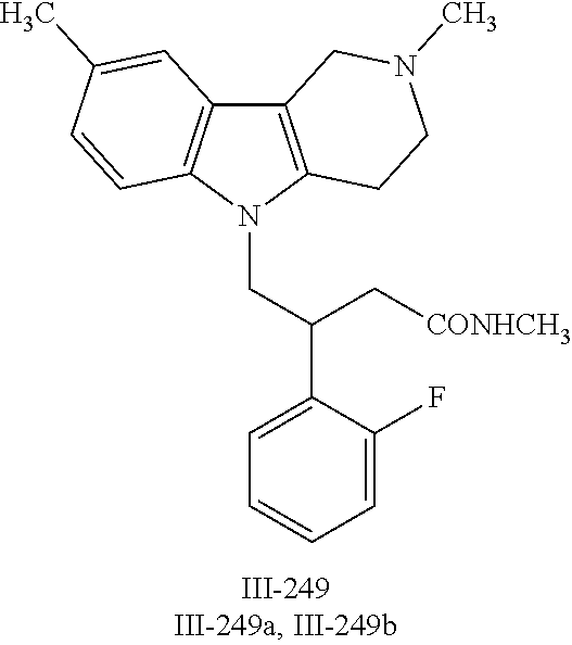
N1(CC(C2=CC=CC=C2F)C[CONHCH3])C2=C(C3=C1C=CC(C)=C3)CN(C)CC2
